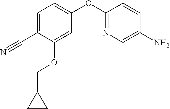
C1(C#N)=CC=C(OC2=NC=C(N)C=C2)C=C1OCC1CC1
